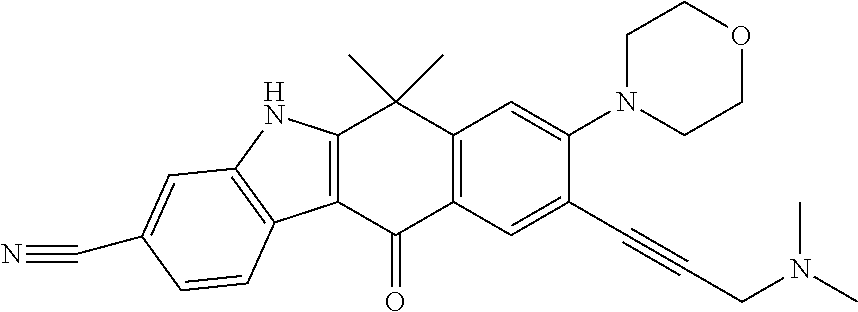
C12=C(C(=O)C3=C(C1(C)C)C=C(N1CCOCC1)C(C#CCN(C)C)=C3)C1=C(N2)C=C(C#N)C=C1
